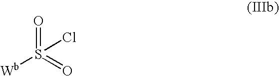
O=S([Wb])(=O)Cl
